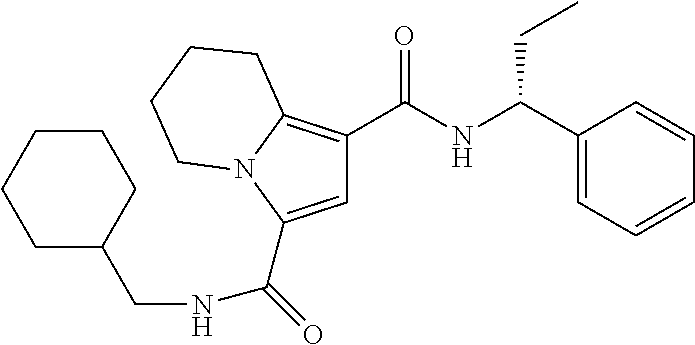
C(=O)(C1=CC(C(NC(C2=CC=CC=C2)CC)=O)=C2N1CCCC2)NCC1CCCCC1
